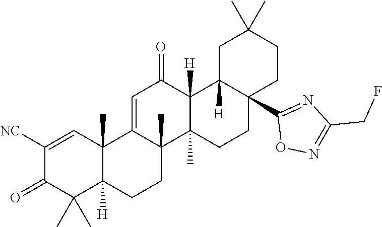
C1([NC])=CC2(C)C([H])(C(C)(C)C1=O)CCC1(C)C2=CC(=O)C2([H])C1(C)CCC1(C3=NC(CF)=NO3)C2([H])CC(C)(C)CC1
